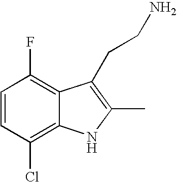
C1=CC(Cl)=C2C(=C1F)C(CCN)=C(C)N2
